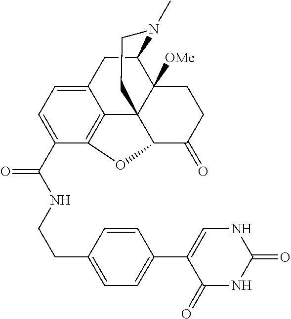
C12=CC=C(C(NCCC3=CC=C(C4=CNC(=O)NC4=O)C=C3)=O)C3=C1C14C([OMe])(C(C2)N(C)CC1)CCC(=O)C4O3
